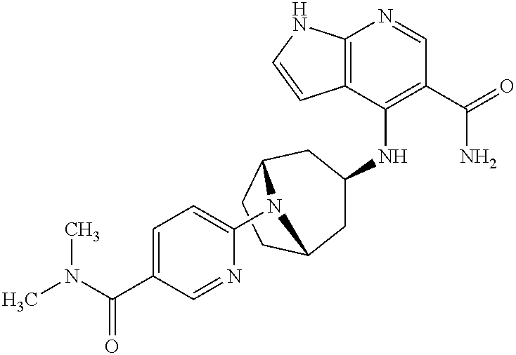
C12=C(C(NC3CC4CCC(C3)N4C3=CC=C(C(N(C)C)=O)C=N3)=C(C(=O)N)C=N1)C=CN2
